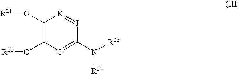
C1(O[R21])=C(O[R22])[G]=C(N([R23])[R24])[J]=[K]1
